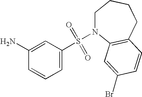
C1(N)=CC(S(=O)(=O)N2CCCCC3=C2C=C(Br)C=C3)=CC=C1
